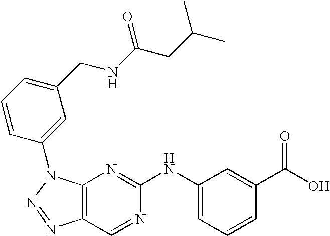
C12=C(N(C3=CC(CNC(CC(C)C)=O)=CC=C3)N=N1)N=C(NC1=CC=CC(C(O)=O)=C1)N=C2
